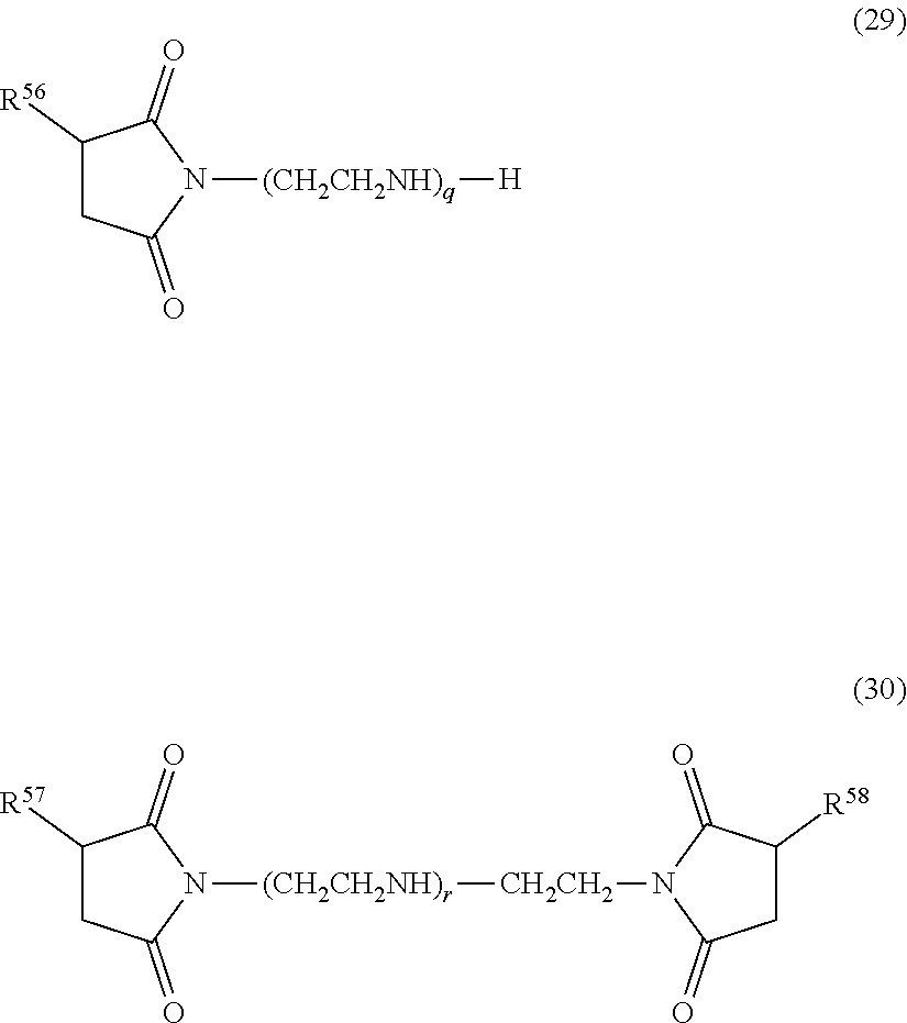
C1([R56])CC(=O)N([(CH2CH2NH)q][H])C1=O.C1([R57])CC(=O)N([(CH2CH2NH)r][CH2CH2]N2C(=O)CC([R58])C2=O)C1=O
